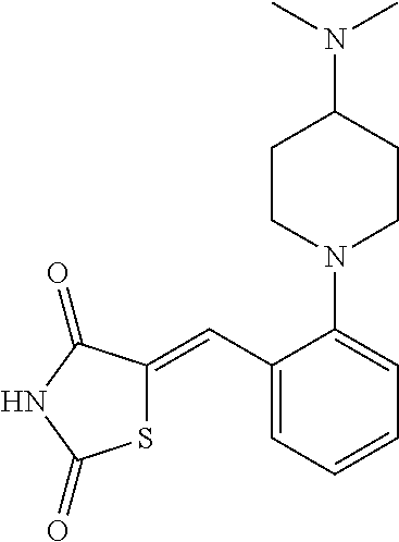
C1(C=C2SC(=O)NC2=O)=CC=CC=C1N1CCC(N(C)C)CC1
